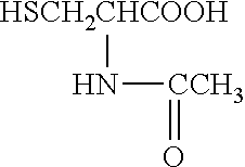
[CCH3](=O)N[HSCH2CHCOOH]
